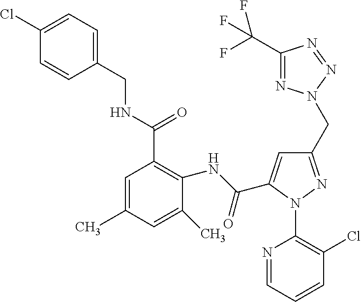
C1(Cl)=CC=C(CNC(C2=C(NC(=O)C3=CC(CN4N=C(C(F)(F)F)N=N4)=NN3C3=C(Cl)C=CC=N3)C(C)=CC(C)=C2)=O)C=C1
